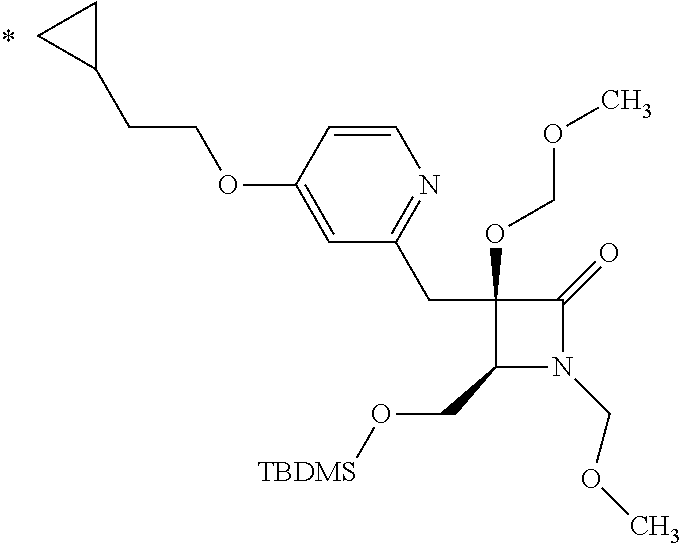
C1(CC2=NC=CC(OCCC3CC3)=C2)(OCOC)C(CO[TBDMS])N(COC)C1=O
